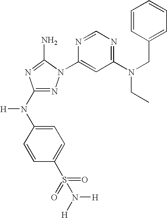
N1=C(N(C2=CC=C(S(=O)(=O)N([H])[H])C=C2)[H])N=C(N)N1C1=CC(N(CC2=CC=CC=C2)CC)=NC=N1
